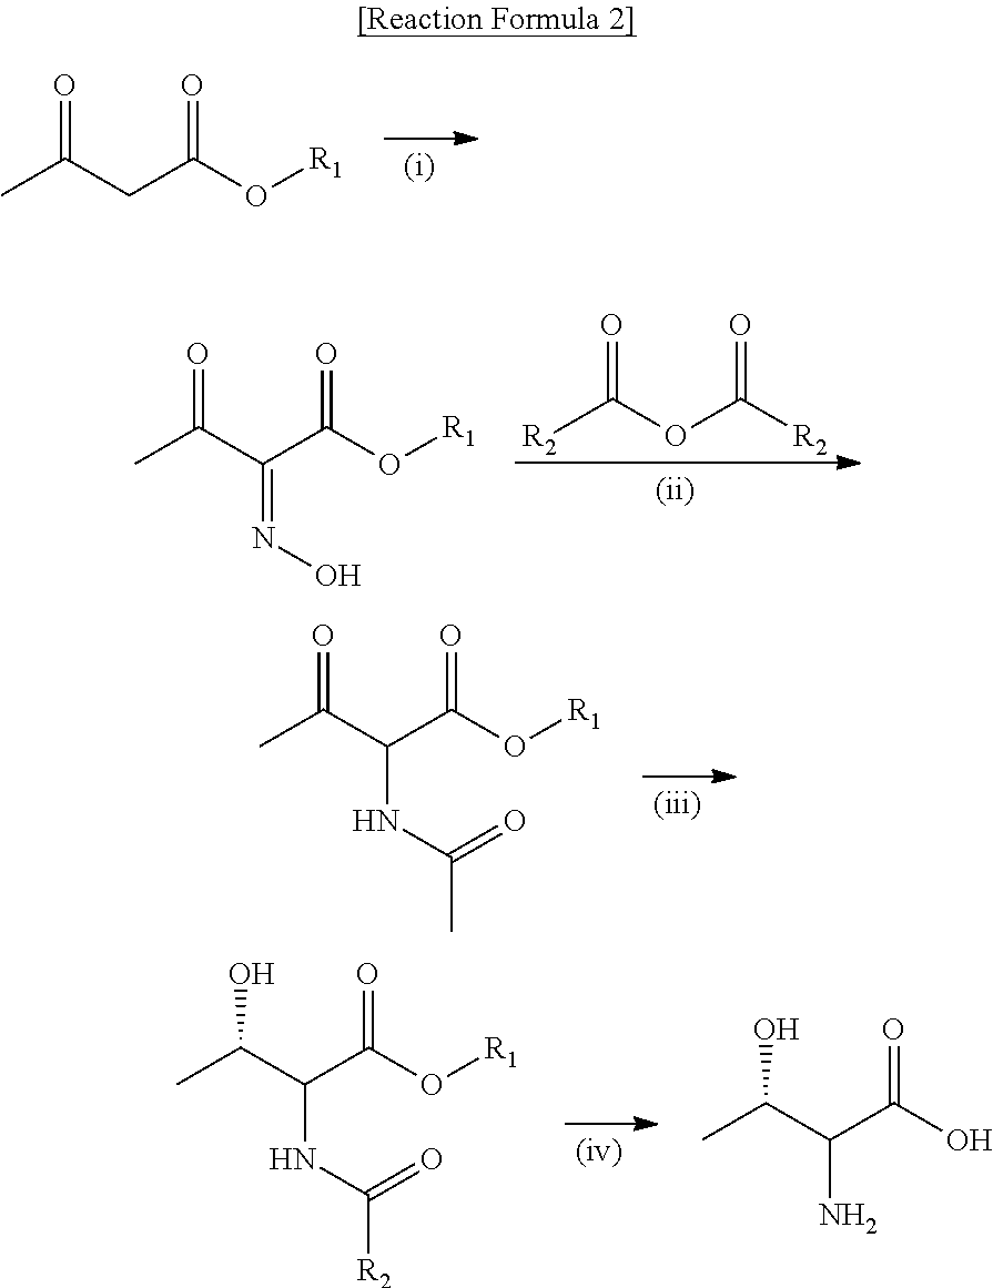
O=C(CC(O[R1])=O)C.O=C(OC([R2])=O)[R2].O=C(C(C(O[R1])=O)=NO)C.O=C(C(C(O[R1])=O)NC(C)=O)C.OC(C(C(O[R1])=O)NC([R2])=O)C.OC(C(C(O)=O)N)C
